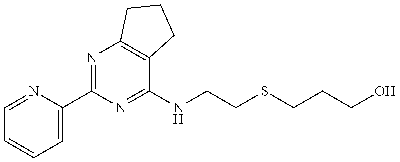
C1=NC(C2=NC3=C(C(NCCSCCCO)=N2)CCC3)=CC=C1
